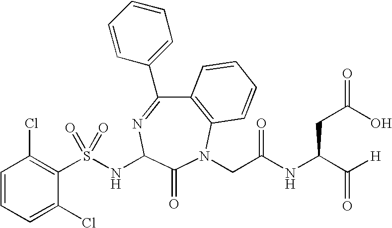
S(NC1N=C(C2=CC=CC=C2)C2=C(N(CC(NC(C([H])=O)CC(=O)O)=O)C1=O)C=CC=C2)(=O)(C1=C(Cl)C=CC=C1Cl)=O
